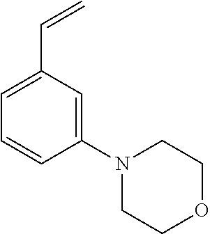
C=CC1=CC=CC(N2CCOCC2)=C1
